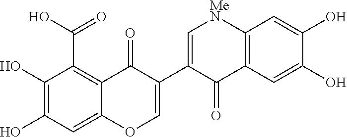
C1(O)=C(O)C=C2C(=C1C(O)=O)C(=O)C(C1=C[MeN]C3=C(C1=O)C=C(O)C(O)=C3)=CO2
